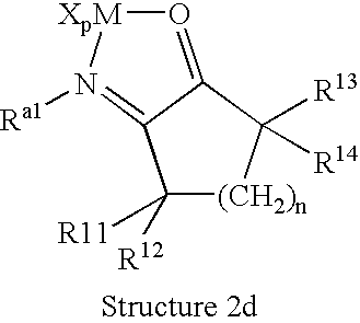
O1=C2C(=N([Ra1])[XpM]1)C([R11])([R12])[(CH2)n]C2([R13])[R14]
